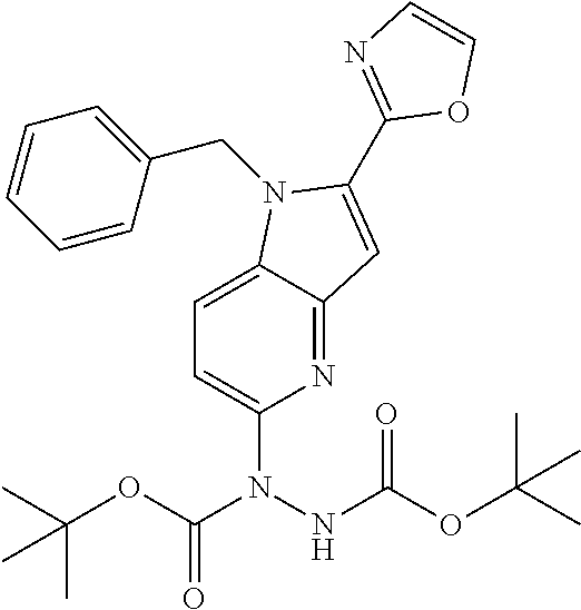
C1=C2C(=NC(N(C(OC(C)(C)C)=O)NC(OC(C)(C)C)=O)=C1)C=C(C1=NC=CO1)N2CC1=CC=CC=C1
